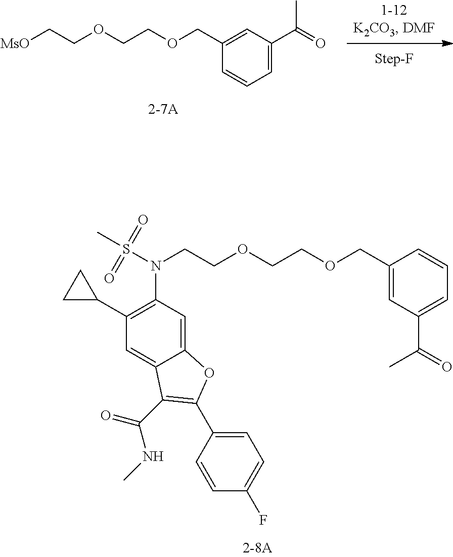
C(C1=CC(C(=O)C)=CC=C1)OCCOCCN(S(C)(=O)=O)C1=C(C2CC2)C=C2C(=C1)OC(C1=CC=C(F)C=C1)=C2C(=O)NC.[MsO]CCOCCOCC1=CC(C(=O)C)=CC=C1
